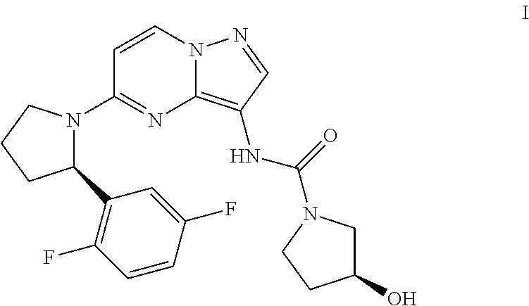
N12C(=C(NC(=O)N3CC(O)CC3)C=N1)N=C(N1C(C3=C(F)C=CC(F)=C3)CCC1)C=C2
